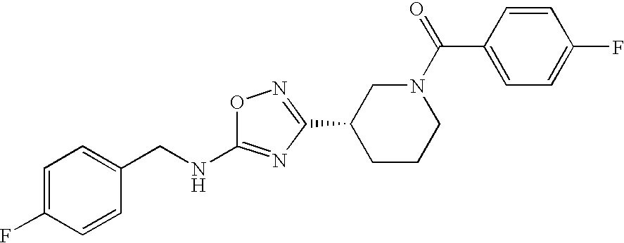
C1(CNC2=NC(C3CCCN(C(C4=CC=C(F)C=C4)=O)C3)=NO2)=CC=C(F)C=C1
